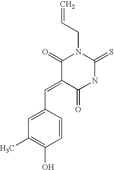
C(C=C)N1C(=O)C(=CC2=CC(C)=C(O)C=C2)C(=O)NC1=S
